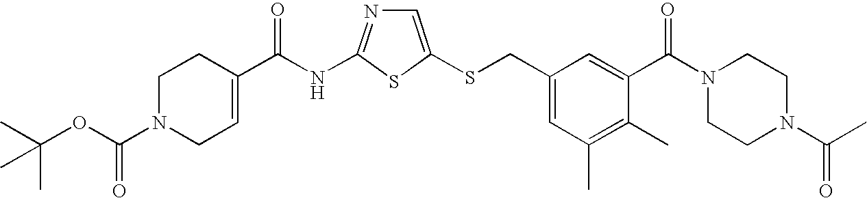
C1=C(SCC2=CC(C)=C(C)C(C(N3CCN(C(=O)C)CC3)=O)=C2)SC(NC(=O)C2=CCN(C(OC(C)(C)C)=O)CC2)=N1
